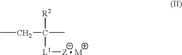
CCC([R2])(C)[L1][Z  M]
